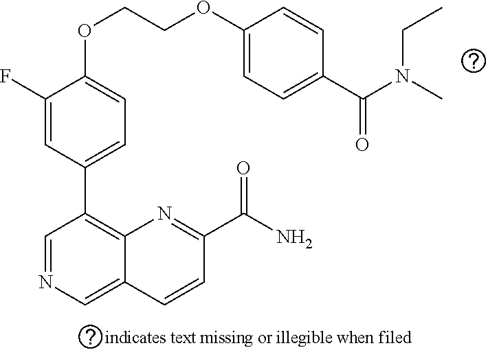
C1(OCCOC2=CC=C(C(N(C)CC)=O)C=C2)=CC=C(C2=C3C(=CN=C2)C=CC(C(N)=O)=N3)C=C1F
